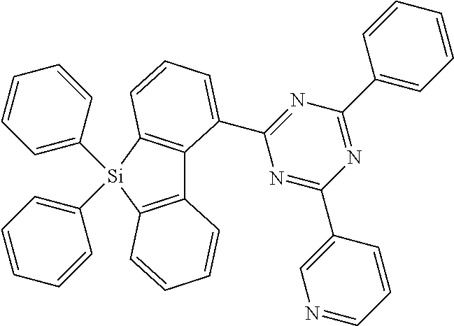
C12=C(C=CC=C1)[Si](C1=CC=CC=C1)(C1=CC=CC=C1)C1=C2C(C2=NC(C3=CC=CC=C3)=NC(C3=CN=CC=C3)=N2)=CC=C1
